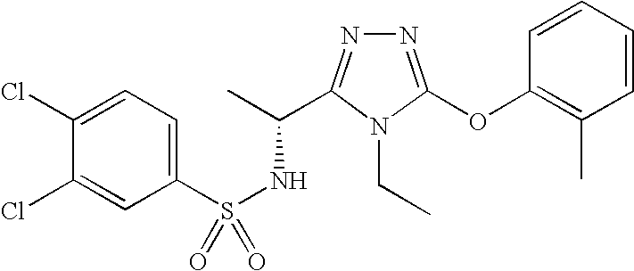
C1(Cl)=CC=C(S(NC(C)C2=NN=C(OC3=C(C)C=CC=C3)N2CC)(=O)=O)C=C1Cl
